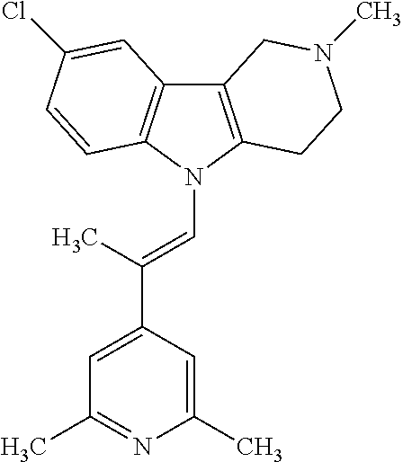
C12=C(N(C=C(C3=CC(C)=NC(C)=C3)C)C3=C1C=C(Cl)C=C3)CCN(C)C2
